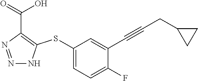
N1=NC(C(=O)O)=C(SC2=CC=C(F)C(C#CCC3CC3)=C2)N1
